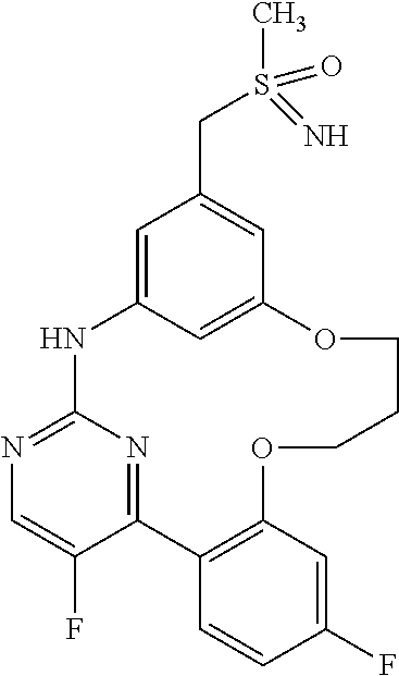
C12=NC(=NC=C1F)NC1=CC(CS(C)(=O)=N)=CC(=C1)OCCCOC1=C2C=CC(F)=C1
